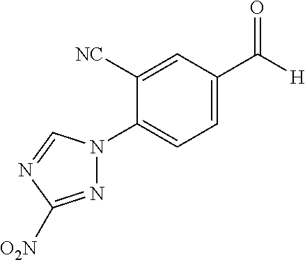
C1([NC])=CC(C([H])=O)=CC=C1N1N=C([O2N])N=C1
